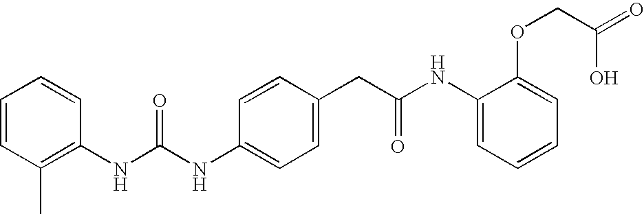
C1(NC(NC2=CC=C(CC(NC3=CC=CC=C3OCC(=O)O)=O)C=C2)=O)=C(C)C=CC=C1
